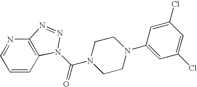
C1=CC2=C(N=C1)N=NN2C(=O)N1CCN(C2=CC(Cl)=CC(Cl)=C2)CC1
